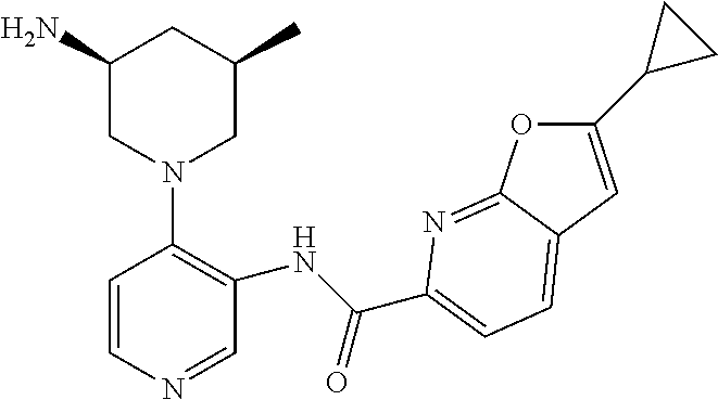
C1=CN=CC(NC(=O)C2=CC=C3C(=N2)OC(C2CC2)=C3)=C1N1CC(C)CC(N)C1
